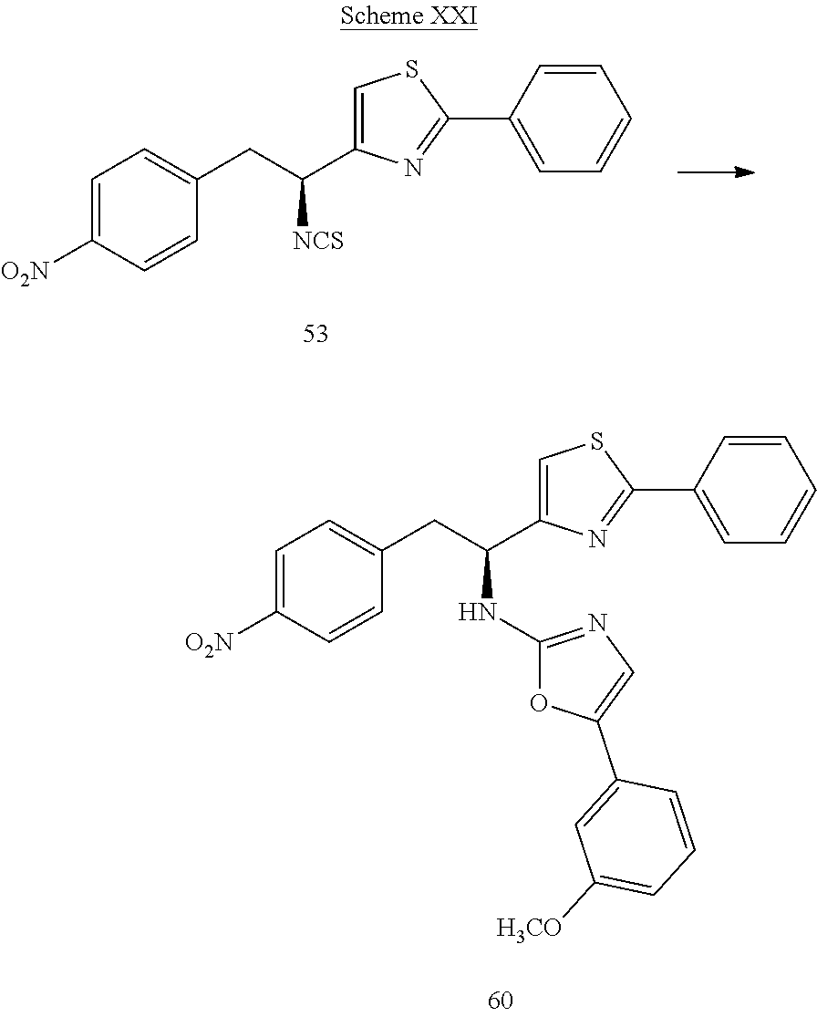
C1=C([O2N])C=CC(CC(C2=CSC(C3=CC=CC=C3)=N2)NC2=NC=C(C3=CC([H3CO])=CC=C3)O2)=C1.C1=C([O2N])C=CC(CC(C2=CSC(C3=CC=CC=C3)=N2)[NCS])=C1
